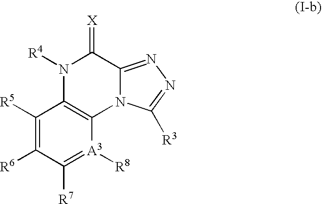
C12=NN=C([R3])N1C1=C(C([R5])=C([R6])C([R7])=[A3]1[R8])N([R4])C2=[X]
